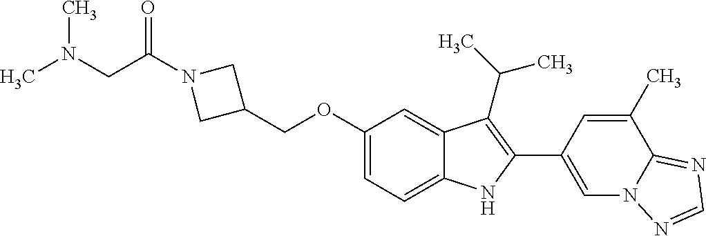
C(OC1=CC=C2C(=C1)C(C(C)C)=C(C1=CN3C(=NC=N3)C(C)=C1)N2)C1CN(C(CN(C)C)=O)C1
